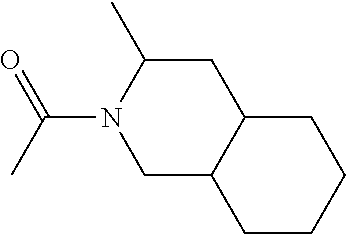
C1C2C(CC(C)N1C(C)=O)CCCC2
